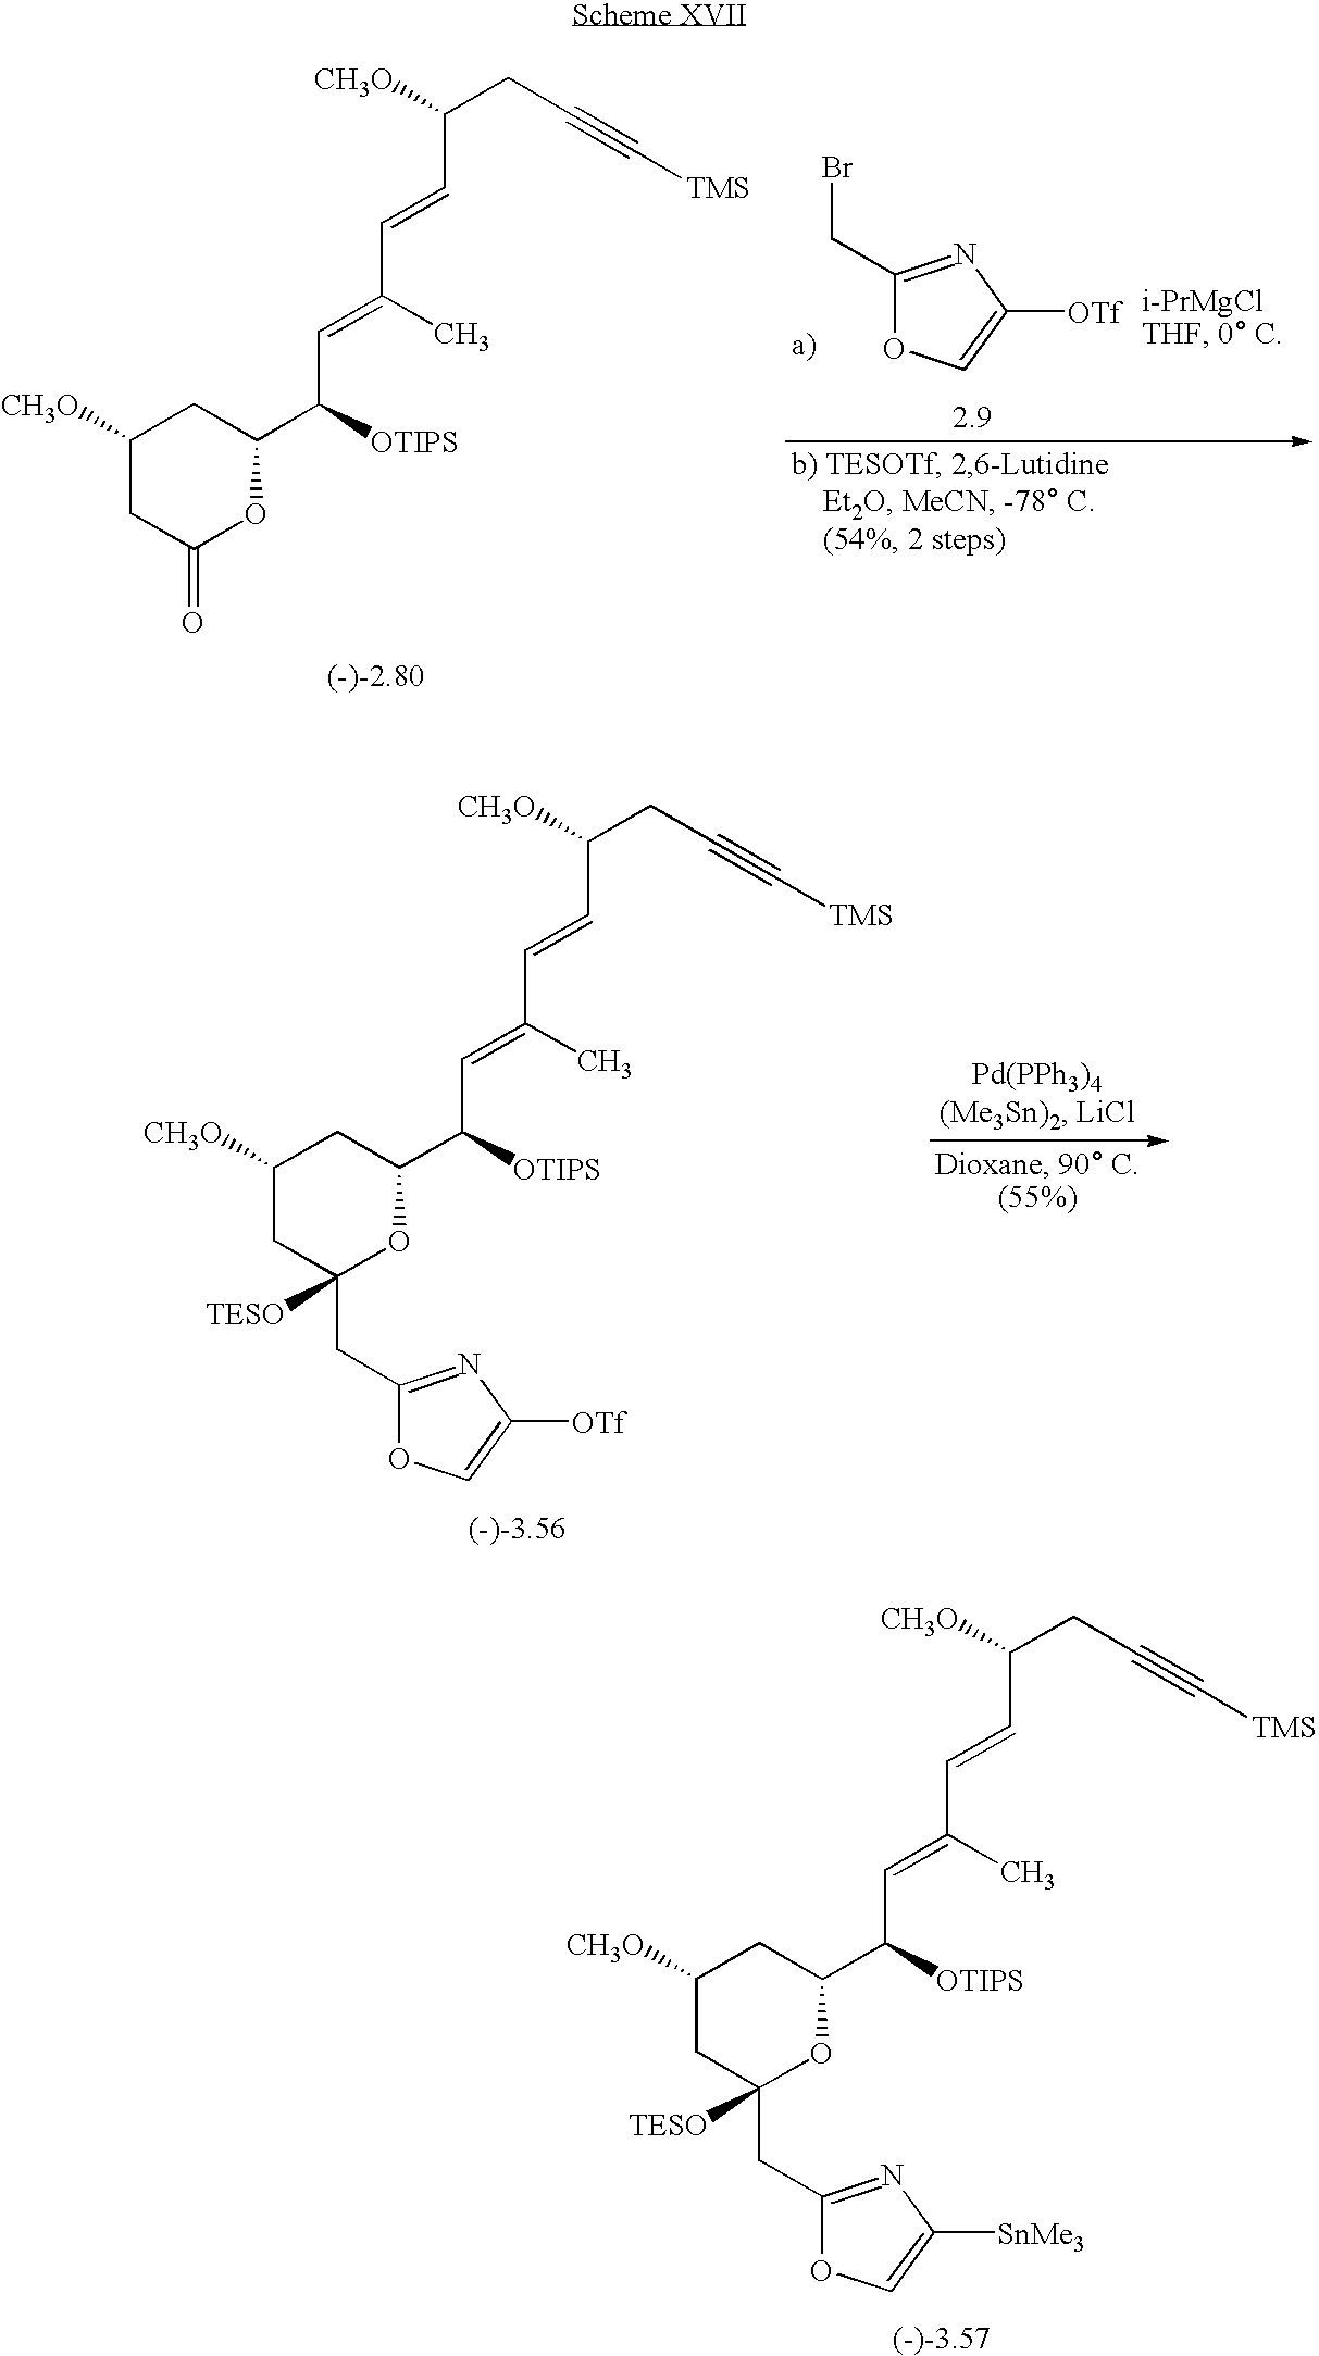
C1(CBr)=NC([OTf])=CO1.O=C1CC([CH3O])CC(C([OTIPS])C=C(C=CC(CC#C[TMS])[CH3O])C)O1.C1([TESO])(CC2=NC([OTf])=CO2)CC([CH3O])CC(C([OTIPS])C=C(C=CC(CC#C[TMS])[CH3O])C)O1.C1([TESO])(CC2=NC([SnMe3])=CO2)CC([CH3O])CC(C([OTIPS])C=C(C=CC(CC#C[TMS])[CH3O])C)O1
